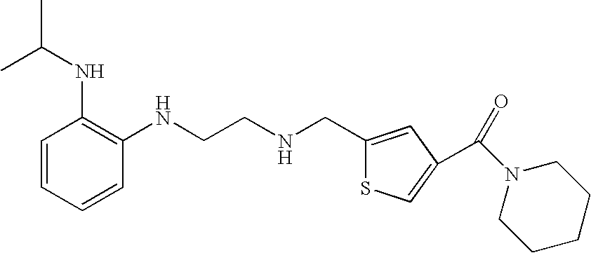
CC(NC1=C(NCCNCC2=CC(C(N3CCCCC3)=O)=CS2)C=CC=C1)C
